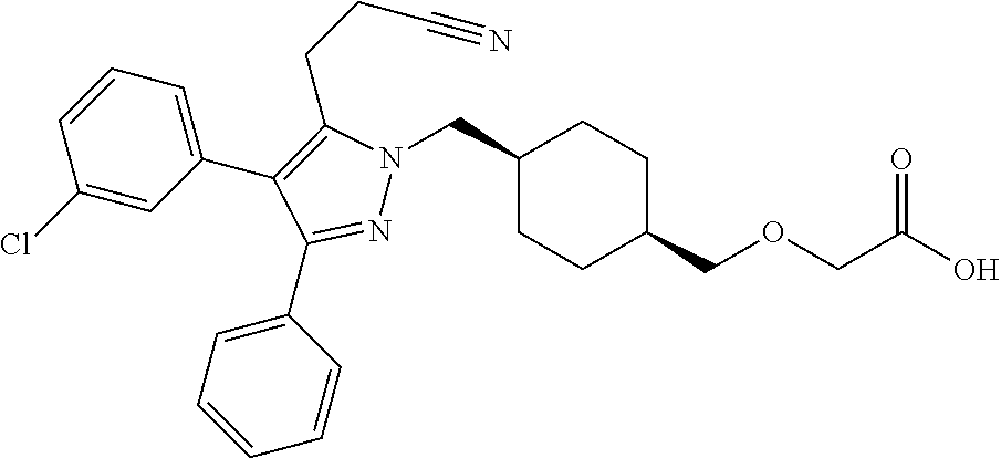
C1(CN2N=C(C3=CC=CC=C3)C(C3=CC=CC(Cl)=C3)=C2CCC#N)CCC(COCC(O)=O)CC1
